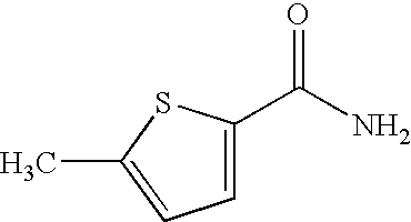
C1=C(C(N)=O)SC(C)=C1
